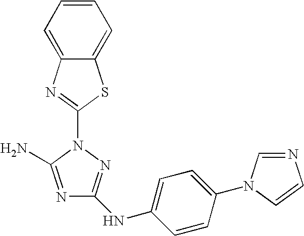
N1=C(N)N(C2=NC3=CC=CC=C3S2)N=C1NC1=CC=C(N2C=NC=C2)C=C1
